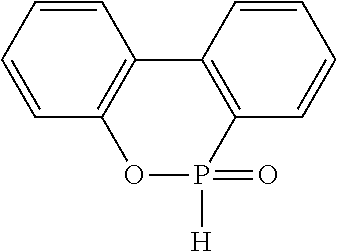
C1=CC=CC2=C1C1=C(P(=O)([H])O2)C=CC=C1
